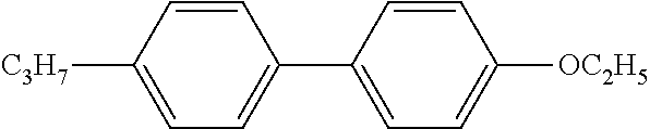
C1=CC(C2=CC=C([C3H7])C=C2)=CC=C1[OC2H5]
